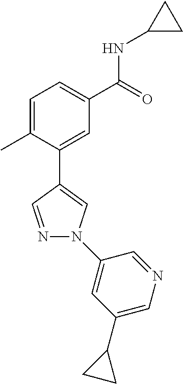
C1=C(C)C(C2=CN(C3=CC(C4CC4)=CN=C3)N=C2)=CC(C(=O)NC2CC2)=C1
